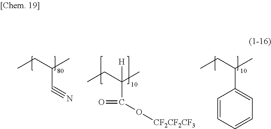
CCC(C)C#N.CCC(C)(C(=O)O[CF2CF2CF3])[H].CCC(C)C1=CC=CC=C1
